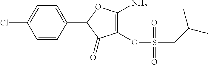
C1=CC(C2C(=O)C(OS(CC(C)C)(=O)=O)=C(N)O2)=CC=C1Cl
